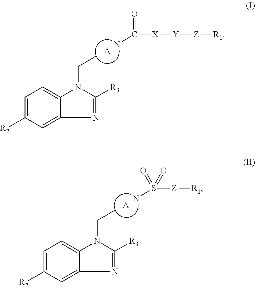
[A].C1=C([R2])C=C2C(=C1)N(CC)C([R3])=N2.NC(=O)[X][Y][Z][R1].[A].C1=C([R2])C=C2C(=C1)N(CC)C([R3])=N2.NS(=O)([Z][R1])=O
